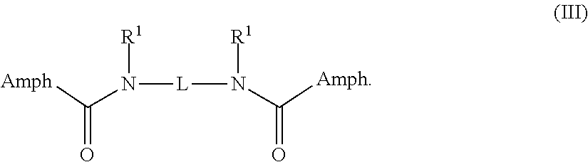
O=C([Amph])N([R1])[L]N(C([Amph])=O)[R1]
